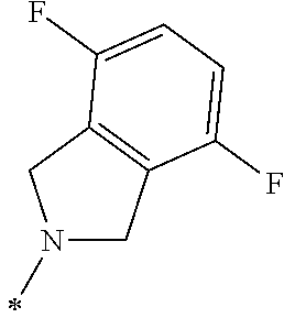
N1(C)CC2=C(C1)C(F)=CC=C2F
